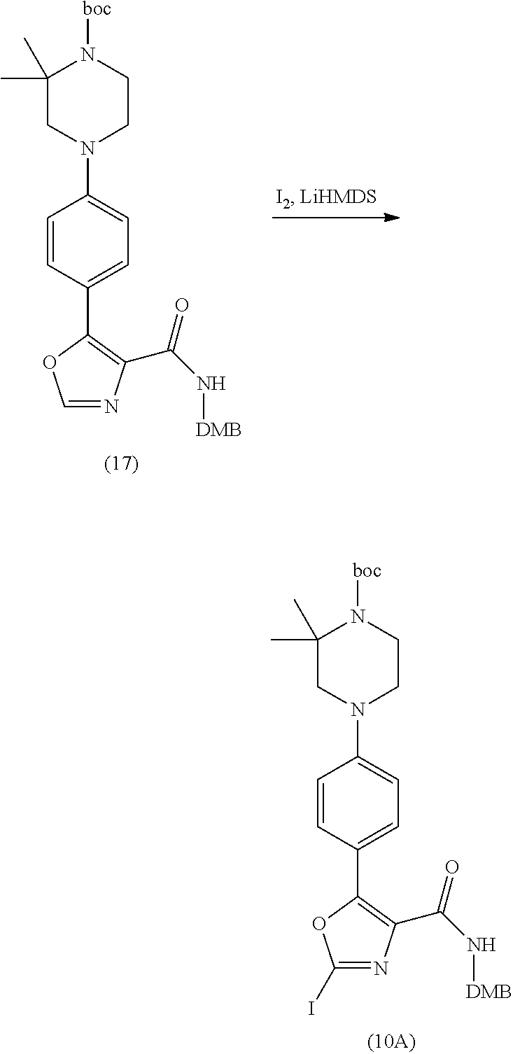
C1=CC(C2=C(C(N[DMB])=O)N=CO2)=CC=C1N1CCN([boc])C(C)(C)C1.C1=CC(C2=C(C(N[DMB])=O)N=C(I)O2)=CC=C1N1CCN([boc])C(C)(C)C1
